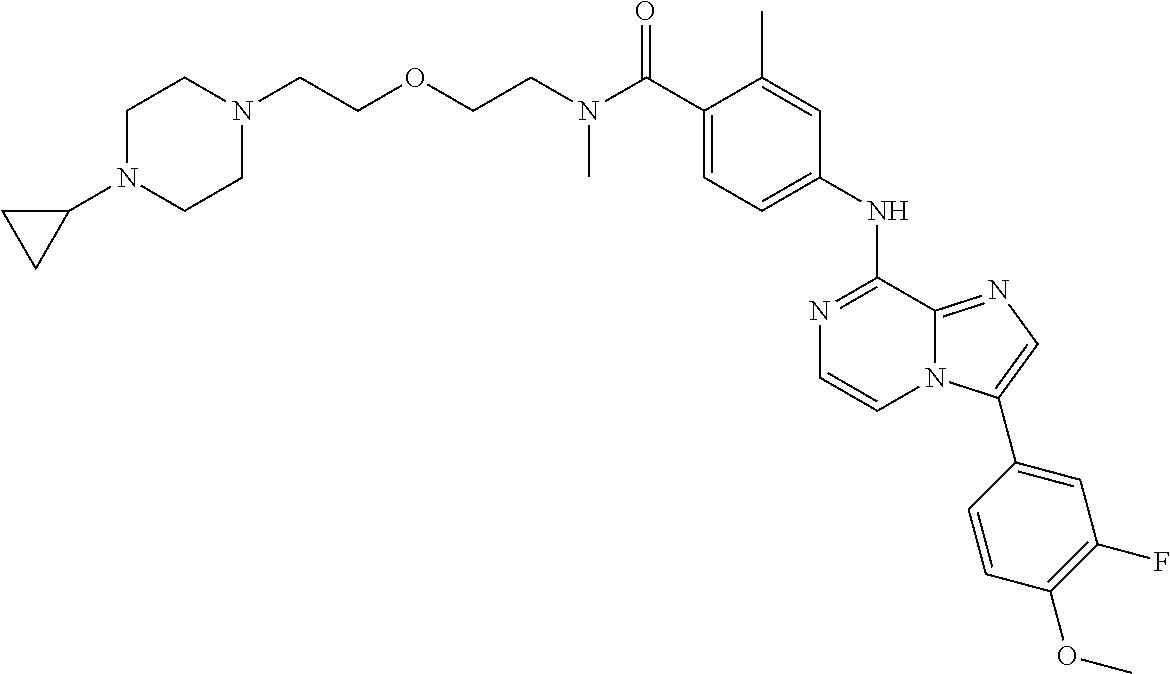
C(C1=CC=C(NC2=NC=CN3C2=NC=C3C2=CC(F)=C(OC)C=C2)C=C1C)(=O)N(CCOCCN1CCN(C2CC2)CC1)C
